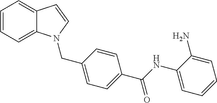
C1=CC=C2C(=C1)C=CN2CC1=CC=C(C(NC2=CC=CC=C2N)=O)C=C1
